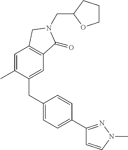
C1(CC2=CC=C(C3=NN(C)C=C3)C=C2)=CC2=C(C=C1C)CN(CC1OCCC1)C2=O
